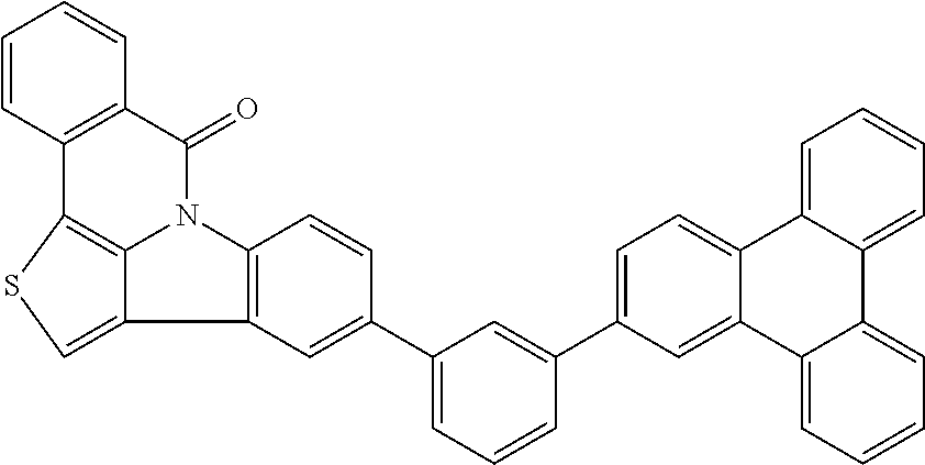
C1=C(C2=CC(C3=CC4=C(C=C3)N3C(=O)C5=C(C6=C3C4=CS6)C=CC=C5)=CC=C2)C=C2C(=C1)C1=CC=CC=C1C1=CC=CC=C21
